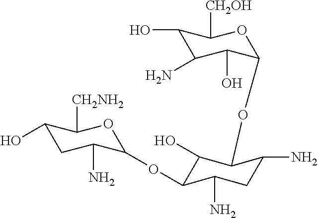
C1(O)CC(N)C(OC2C(O)C(OC3C(O)C(N)C(O)C([CH2OH])O3)C(N)CC2N)OC1[CH2NH2]
